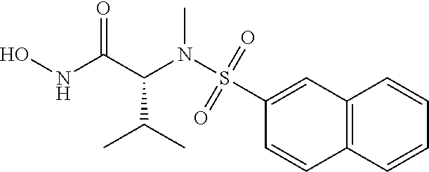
S(N(C(C(NO)=O)C(C)C)C)(C1=CC2=C(C=C1)C=CC=C2)(=O)=O
